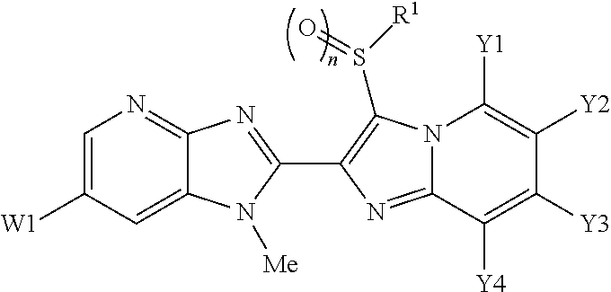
C1=C([W1])C=C2C(=N1)N=C(C1=C(S([R1])=O)N3C(=N1)C([Y4])=C([Y3])C([Y2])=C3[Y1])N2[Me]
